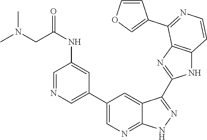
C1=NC=C(C2=CN=C3C(=C2)C(C2=NC4=C(N2)C=CN=C4C2=COC=C2)=NN3)C=C1NC(=O)CN(C)C
